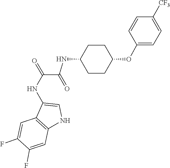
C1=CC(OC2CCC(NC(C(NC3=CNC4=C3C=C(F)C(F)=C4)=O)=O)CC2)=CC=C1[CF3]
